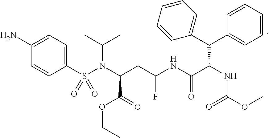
C(C(NC(OC)=O)C(C1=CC=CC=C1)C1=CC=CC=C1)(NC(CC(N(S(C1=CC=C(N)C=C1)(=O)=O)C(C)C)C(=O)OCC)F)=O
